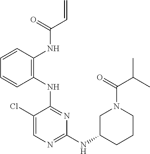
N(C1=NC(NC2CCCN(C(=O)C(C)C)C2)=NC=C1Cl)C1=C(NC(C=C)=O)C=CC=C1
